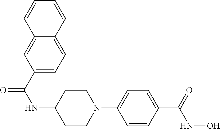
C1CN(C2=CC=C(C(=O)NO)C=C2)CCC1NC(C1=CC=C2C(=C1)C=CC=C2)=O
